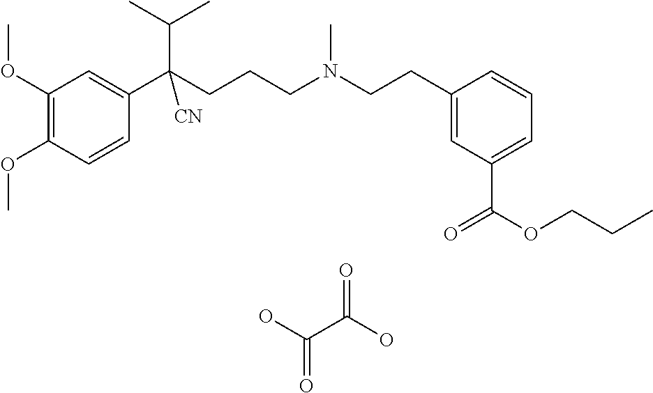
C1(OC)=C(OC)C=CC(C(CCCN(CCC2=CC(C(OCCC)=O)=CC=C2)C)(C(C)C)[CN])=C1.OC(C(O)=O)=O
